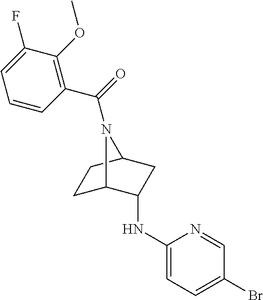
C1C2C(NC3=CC=C(Br)C=N3)CC(C1)N2C(=O)C1=C(OC)C(F)=CC=C1
